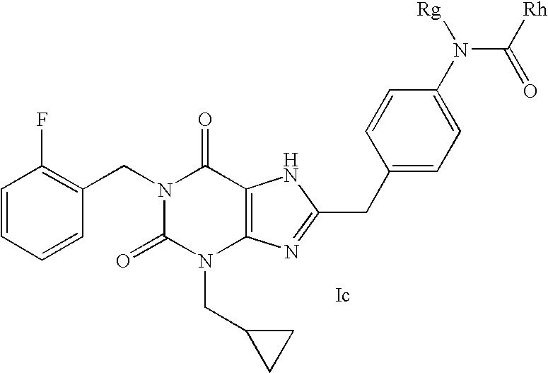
C1=CC=CC(CN2C(=O)C3=C(N(CC4CC4)C2=O)N=C(CC2=CC=C(N(C([Rh])=O)[Rg])C=C2)N3)=C1F
